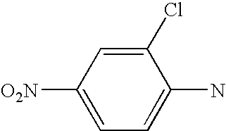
C1(Cl)=CC([O2N])=CC=C1N
